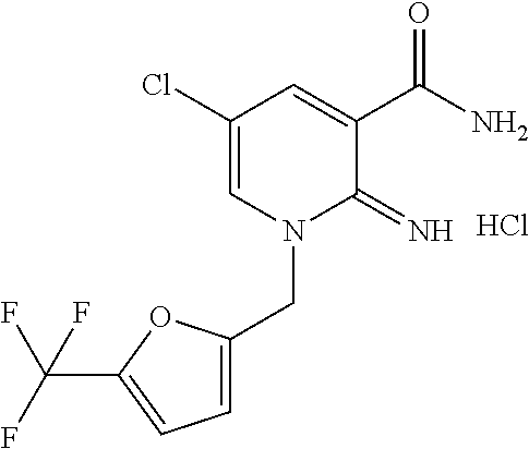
Cl.C1(Cl)=CN(CC2=CC=C(C(F)(F)F)O2)C(=N)C(C(N)=O)=C1
